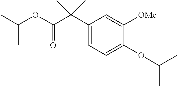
C1(C(C(OC(C)C)=O)(C)C)=CC=C(OC(C)C)C([OMe])=C1
